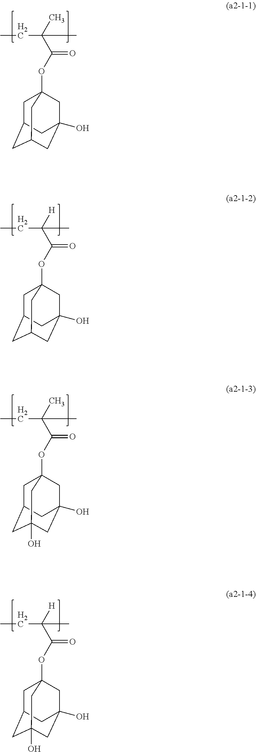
C1C2CC3CC(O)(C2)CC1(OC(C(C)(CC)C)=O)C3.C1C2CC3CC(O)(C2)CC1(OC(C([H])(CC)C)=O)C3.C1C2CC3(O)CC(O)(C2)CC1(OC(C(C)(CC)C)=O)C3.C1C2CC3(O)CC(O)(C2)CC1(OC(C([H])(CC)C)=O)C3
